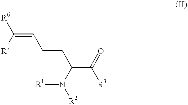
C(=CCCC(C([R3])=O)N([R2])[R1])([R6])[R7]
